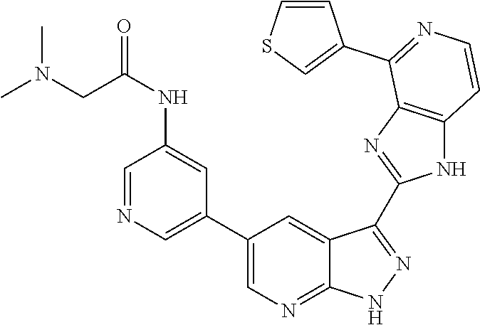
C1=NC=C(C2=CN=C3C(=C2)C(C2=NC4=C(N2)C=CN=C4C2=CSC=C2)=NN3)C=C1NC(=O)CN(C)C
